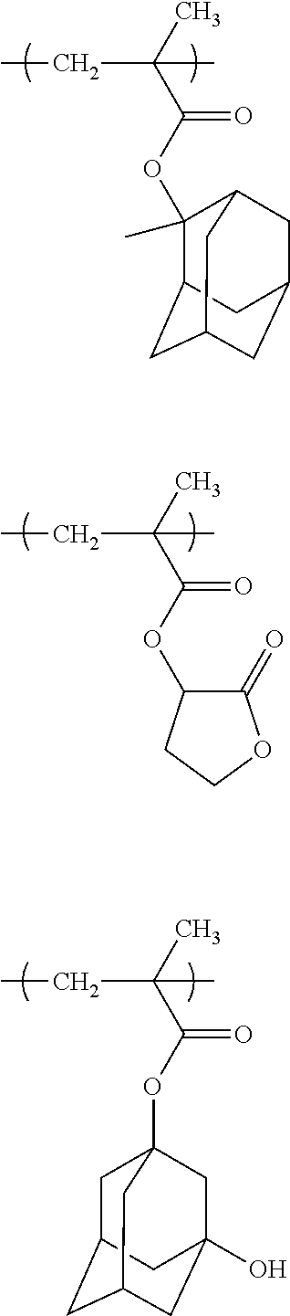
CC(C(OC1C(=O)OCC1)=O)(C)CC.CC(C(OC1(C)C2CC3CC(CC1C3)C2)=O)(C)CC.CC(C(OC12CC3CC(CC(O)(C1)C3)C2)=O)(C)CC
